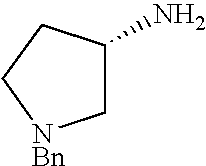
C1C(N)CC[NBn]1
